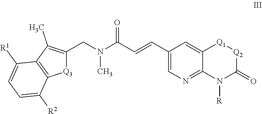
[Q2]1C(=O)N([R])C2=NC=C(C=CC(N(C)CC3=C(C)C4=C(C([R2])=CC=C4[R1])[Q3]3)=O)C=C2[Q1]1
